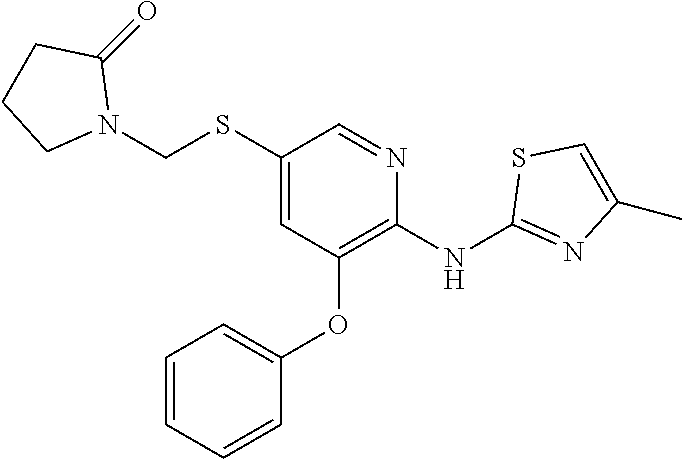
N1(CSC2=CC(OC3=CC=CC=C3)=C(NC3=NC(C)=CS3)N=C2)C(=O)CCC1
